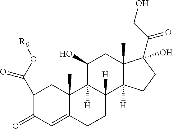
C1(C(O[R6])=O)C(=O)C=C2C(C)(C1)C1([H])C([H])(CC2)C2([H])C(C)(CC1O)C(C(=O)CO)(O)CC2
